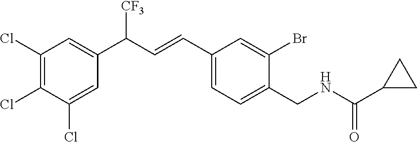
C1(Cl)=C(Cl)C(Cl)=CC(C(C=CC2=CC=C(CNC(C3CC3)=O)C(Br)=C2)[CF3])=C1
